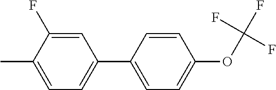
C1=C(F)C(C)=CC=C1C1=CC=C(OC(F)(F)F)C=C1
